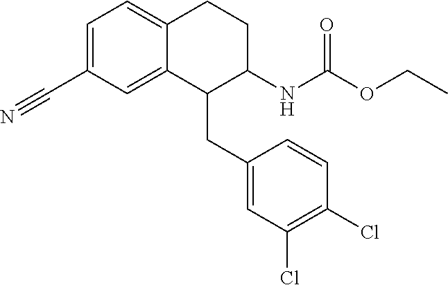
C1=C(C#N)C=C2C(=C1)CCC(NC(OCC)=O)C2CC1=CC(Cl)=C(Cl)C=C1
